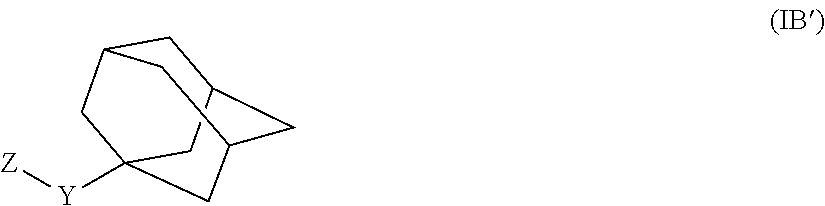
C1C2CC3CC([Y][Z])(CC1C3)C2
